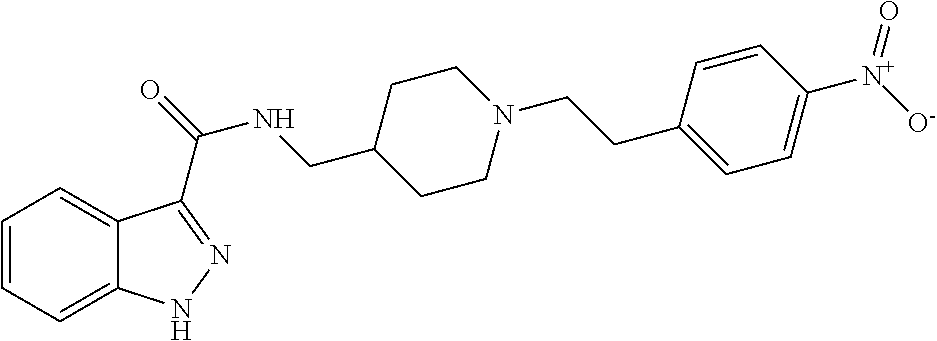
C1=CC=C2C(=C1)NN=C2C(=O)NCC1CCN(CCC2=CC=C([N+](=O)[O-])C=C2)CC1
